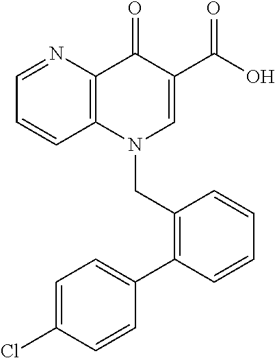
C1=CC2=C(N=C1)C(=O)C(C(O)=O)=CN2CC1=C(C2=CC=C(Cl)C=C2)C=CC=C1
